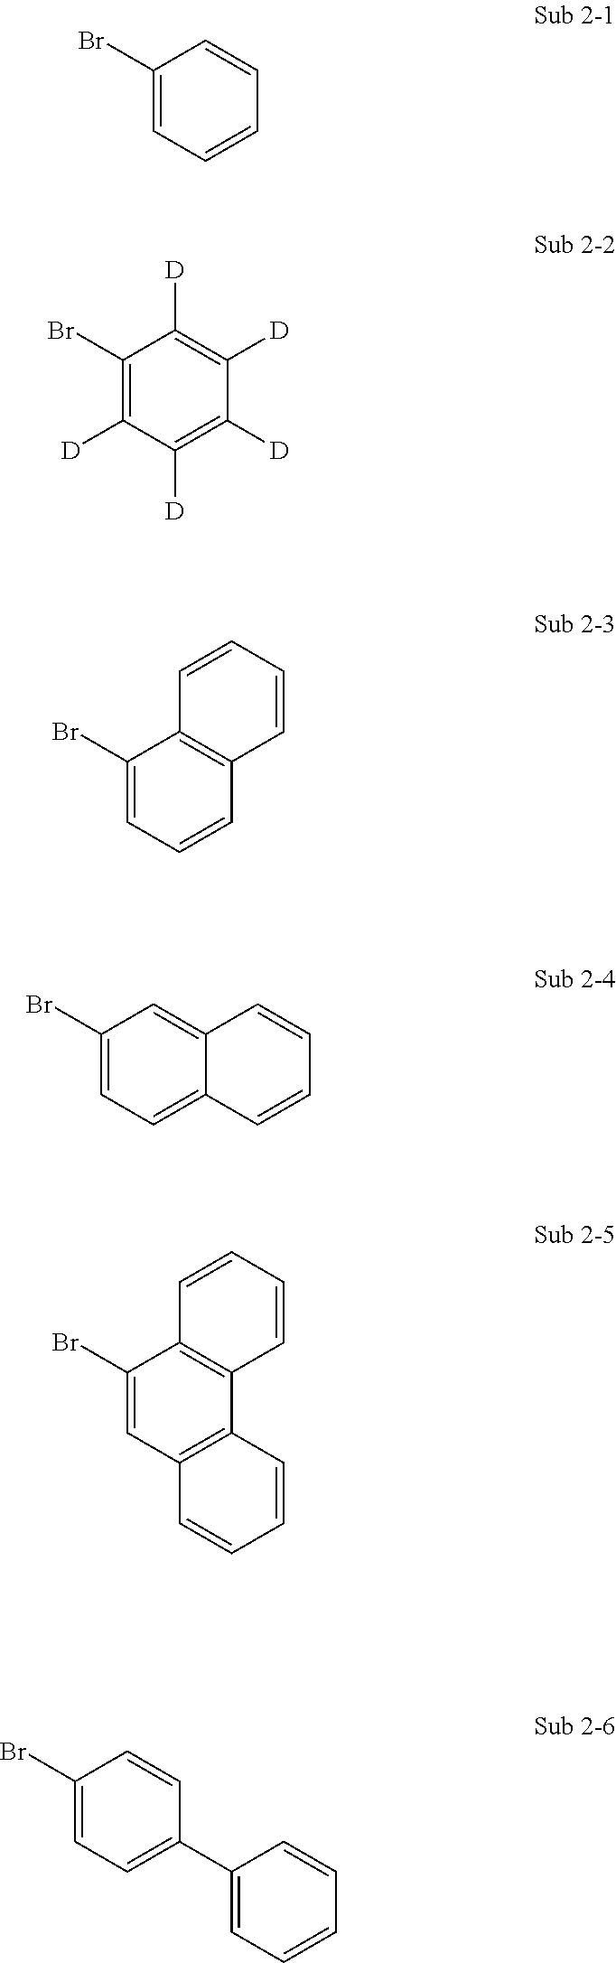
C1(Br)=CC=CC=C1.C1(Br)=C([D])C([D])=C([D])C([D])=C1[D].C1(Br)=CC=CC2=C1C=CC=C2.C1(Br)=CC=C2C(=C1)C=CC=C2.C1(Br)=CC2=C(C3=C1C=CC=C3)C=CC=C2.C1(Br)=CC=C(C2=CC=CC=C2)C=C1
